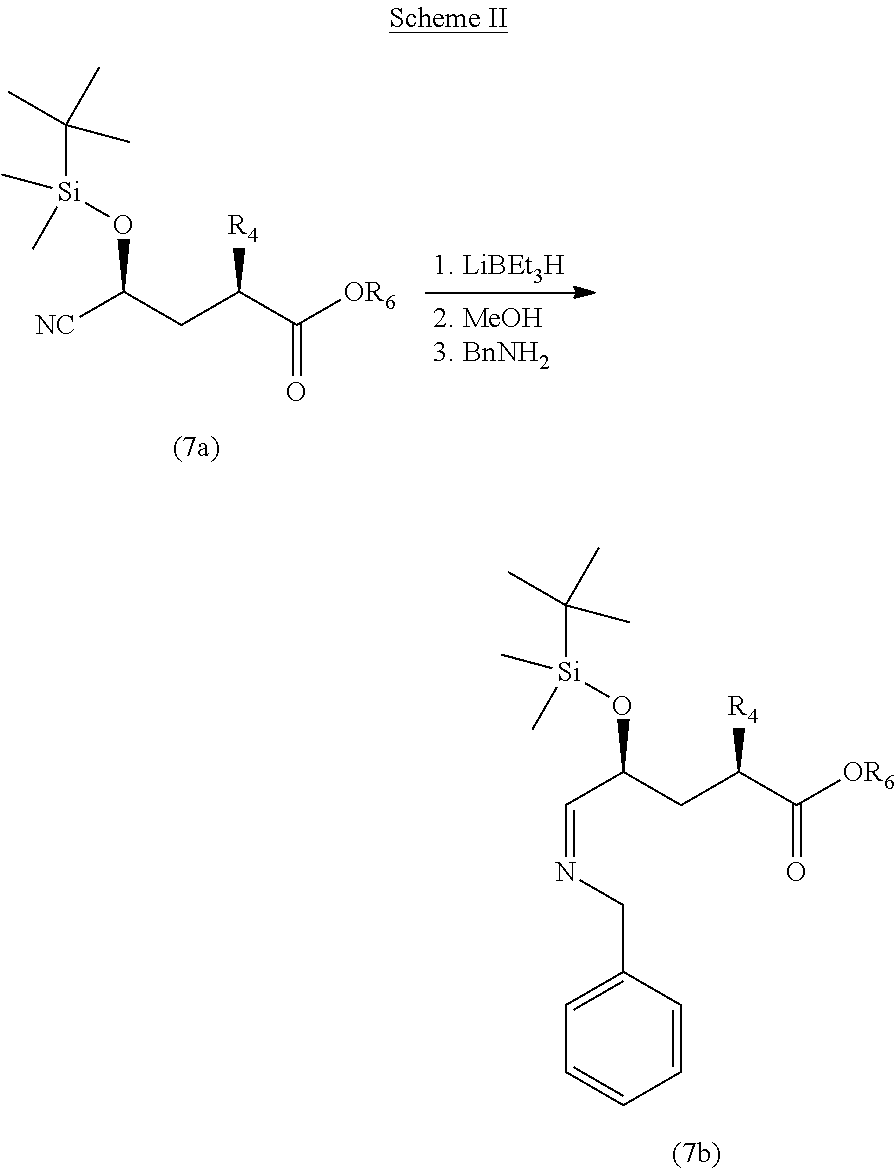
C(C(CC(C([OR6])=O)[R4])O[Si](C)(C)C(C)(C)C)=NCC1=CC=CC=C1.[NC]C(CC(C([OR6])=O)[R4])O[Si](C)(C)C(C)(C)C
